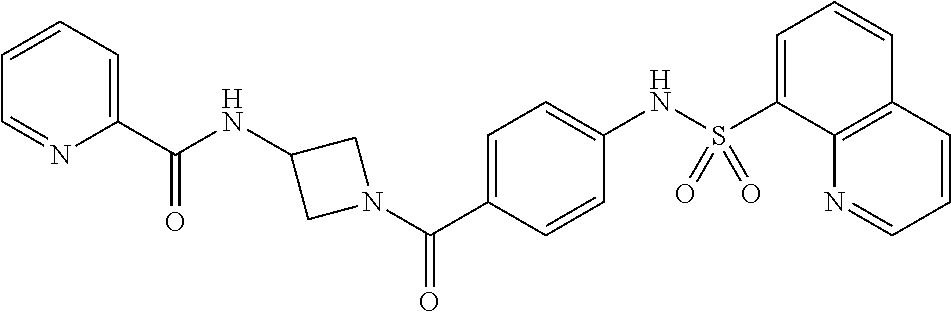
O=C(C1=CC=CC=N1)NC1CN(C(C2=CC=C(NS(C3=CC=CC4=C3N=CC=C4)(=O)=O)C=C2)=O)C1
